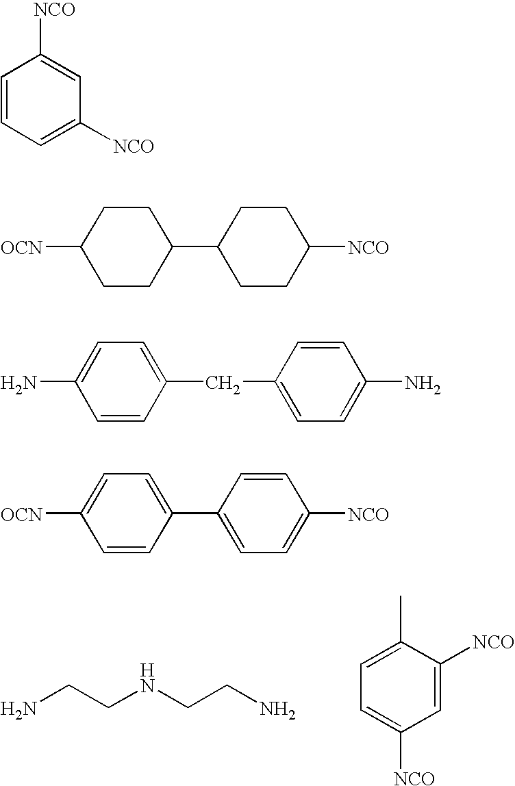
NCCNCCN.C1=C([NCO])C(C)=CC=C1[NCO].C1=CC=C([NCO])C=C1[NCO].C1CC([OCN])CCC1C1CCC([NCO])CC1.C1=CC(CC2=CC=C(N)C=C2)=CC=C1N.C1=C(C2=CC=C([NCO])C=C2)C=CC([OCN])=C1
